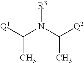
[Q1]C(N(C([Q2])C)[R3])C
